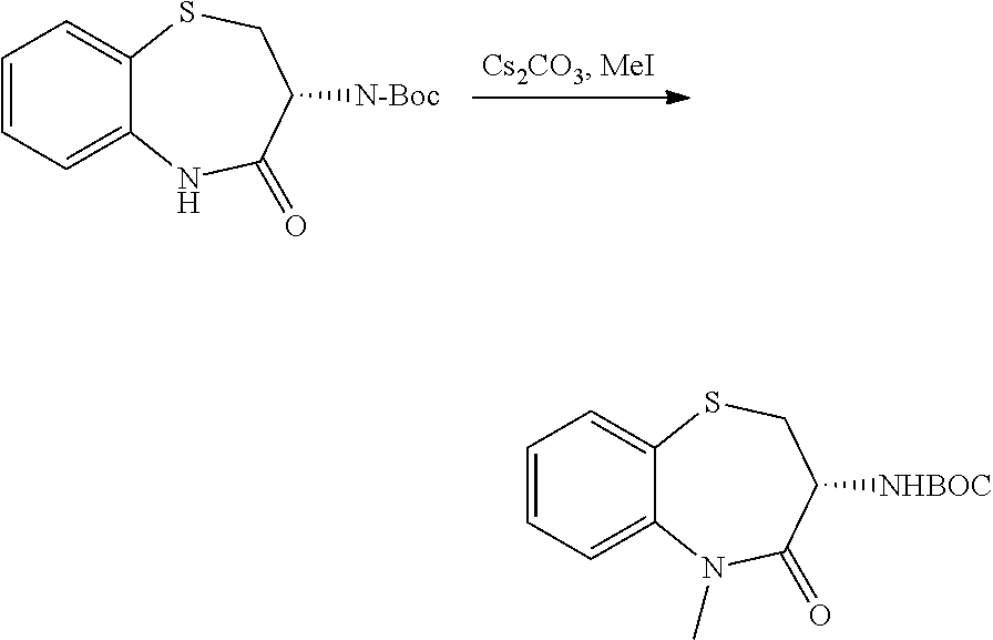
C1=CC=C2C(=C1)SCC([N-Boc])C(=O)N2.C1=CC=C2C(=C1)SCC([NHBOC])C(=O)N2C
